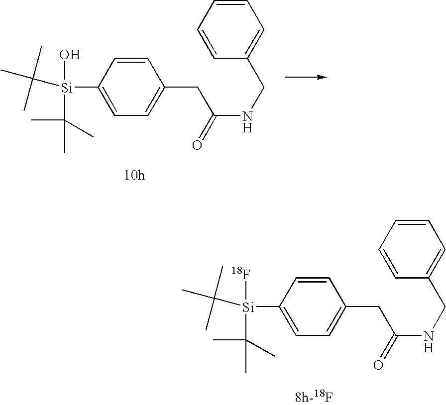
C1=CC(CC(NCC2=CC=CC=C2)=O)=CC=C1[Si](O)(C(C)(C)C)C(C)(C)C.C1=CC(CC(NCC2=CC=CC=C2)=O)=CC=C1[Si](C(C)(C)C)([18F])C(C)(C)C
